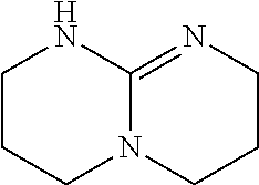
C1CCN2C(=NCCC2)N1
